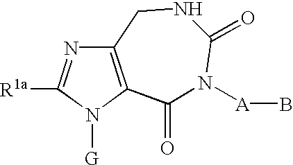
C12=C(N([G])C([R1a])=N1)C(=O)N([A]B)C(=O)NC2
